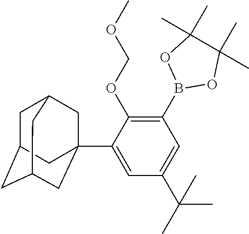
C1C2CC3CC(C4=CC(C(C)(C)C)=CC(B5OC(C)(C)C(C)(C)O5)=C4OCOC)(CC1C3)C2
